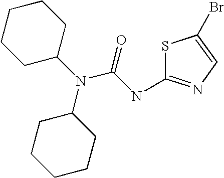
N(C1CCCCC1)(C1CCCCC1)C(=O)NC1=NC=C(Br)S1
